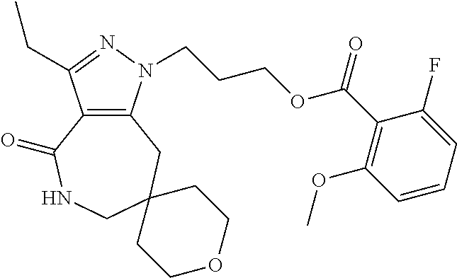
C12=C(N(CCCOC(C3=C(OC)C=CC=C3F)=O)N=C1CC)CC1(CNC2=O)CCOCC1
